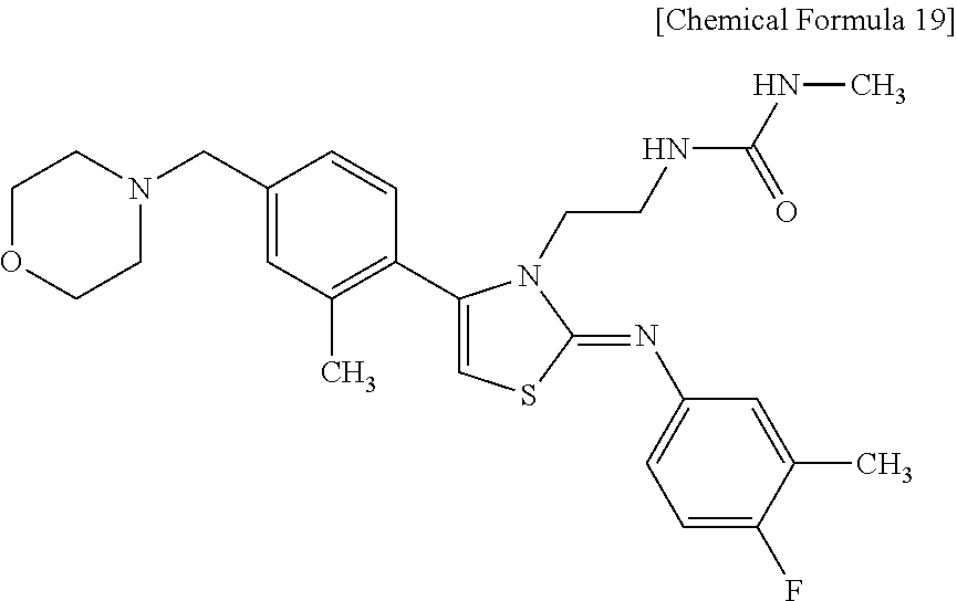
C1OCCN(CC2=CC(C)=C(C3=CSC(=NC4=CC=C(F)C(C)=C4)N3CCNC(NC)=O)C=C2)C1
